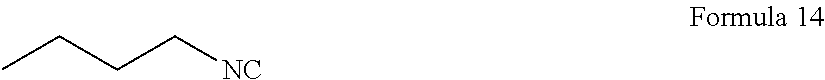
CCCC[NC]
